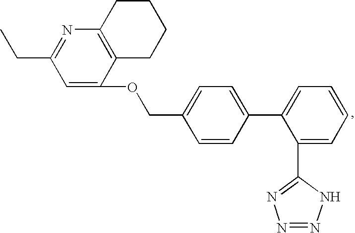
C1=C(OCC2=CC=C(C3=CC=CC=C3C3=NN=NN3)C=C2)C2=C(N=C1CC)CCCC2
